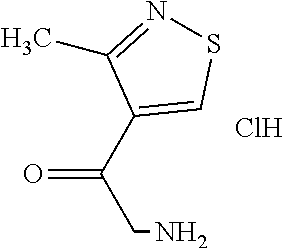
O=C(C1=CSN=C1C)CN.Cl
